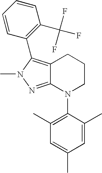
C12=C(C3=C(C(F)(F)F)C=CC=C3)N(C)N=C1N(C1=C(C)C=C(C)C=C1C)CCC2
